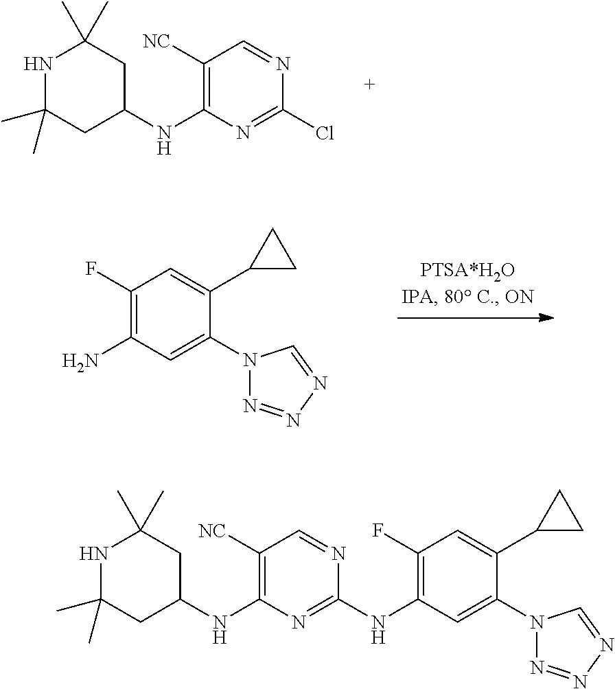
C1([NC])=C(NC2CC(C)(C)NC(C)(C)C2)N=C(Cl)N=C1.C1(F)=C(N)C=C(N2N=NN=C2)C(C2CC2)=C1.C1([NC])=C(NC2CC(C)(C)NC(C)(C)C2)N=C(NC2=C(F)C=C(C3CC3)C(N3N=NN=C3)=C2)N=C1
